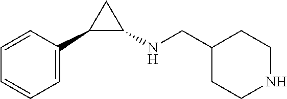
C1=CC(C2C(NCC3CCNCC3)C2)=CC=C1
